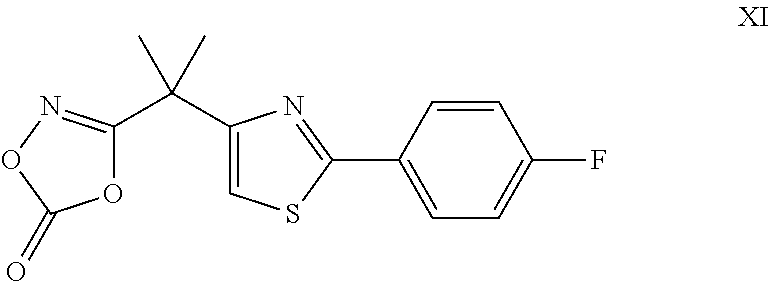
C1(C(C2=CSC(C3=CC=C(F)C=C3)=N2)(C)C)=NOC(=O)O1
